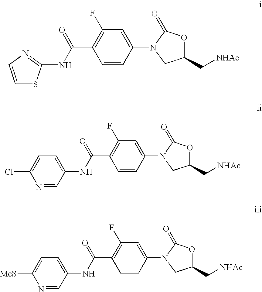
C1(C(NC2=NC=CS2)=O)=C(F)C=C(N2CC(C[NHAc])OC2=O)C=C1.C1(C(NC2=CC=C(Cl)N=C2)=O)=C(F)C=C(N2CC(C[NHAc])OC2=O)C=C1.C1(C(NC2=CC=C([MeS])N=C2)=O)=C(F)C=C(N2CC(C[NHAc])OC2=O)C=C1
